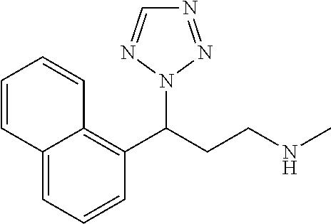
C1(C(CCNC)N2N=NC=N2)=C2C(=CC=C1)C=CC=C2
